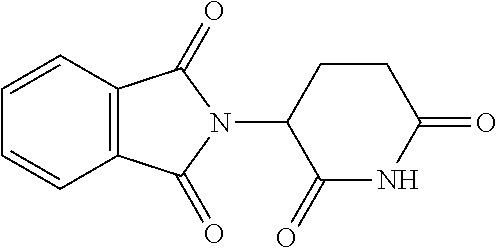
C1(=O)NC(=O)CCC1N1C(=O)C2=C(C1=O)C=CC=C2
